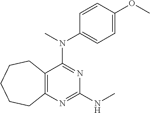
C12=C(C(N(C)C3=CC=C(OC)C=C3)=NC(NC)=N1)CCCCC2
